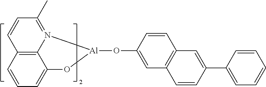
C12=C3N(=C(C)C=C1)[Al](OC1=CC4=C(C=C1)C=C(C1=CC=CC=C1)C=C4)OC3=CC=C2
